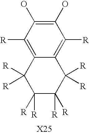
C1([R])([R])C([R])([R])C([R])([R])C2=C([R])C(O)=C(O)C([R])=C2C1([R])[R]
